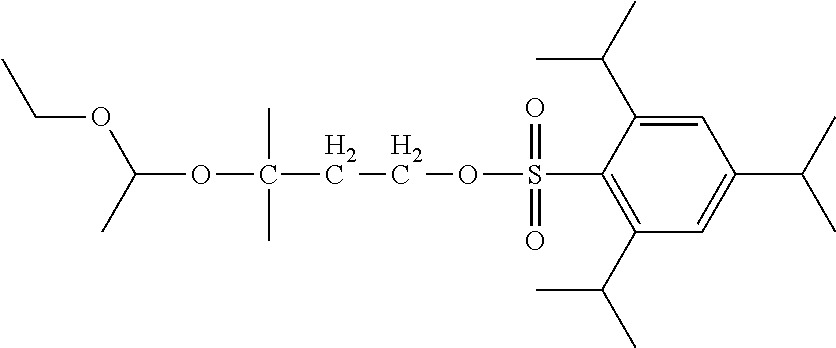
C1=C(C(C)C)C(S(OCCC(OC(OCC)C)(C)C)(=O)=O)=C(C(C)C)C=C1C(C)C
